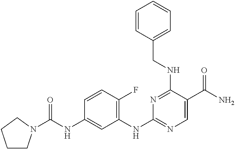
C1=CC(F)=C(NC2=NC=C(C(N)=O)C(NCC3=CC=CC=C3)=N2)C=C1NC(=O)N1CCCC1
